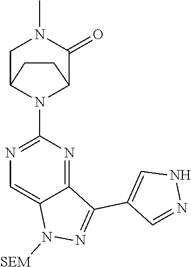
[SEM]N1C2=CN=C(N3C4C(=O)N(C)CC3CC4)N=C2C(C2=CNN=C2)=N1
